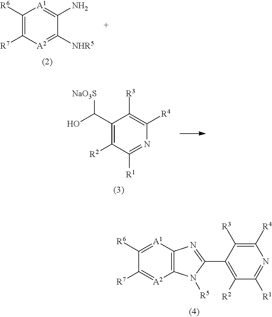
C1([R6])=C([R7])[A2]=C([NHR5])C(N)=[A1]1.C1(C(O)[NaO3S])=C([R2])C([R1])=NC([R4])=C1[R3].C1([R6])=[A1]C2=C([A2]=C1[R7])N([R5])C(C1=C([R2])C([R1])=NC([R4])=C1[R3])=N2
